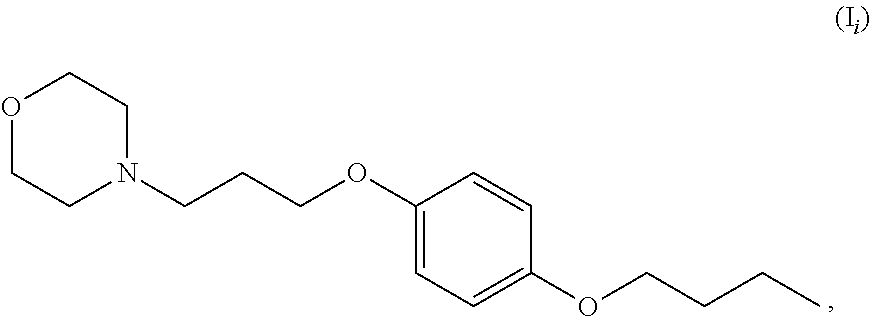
O1CCN(CCCOC2=CC=C(OCCCC)C=C2)CC1
